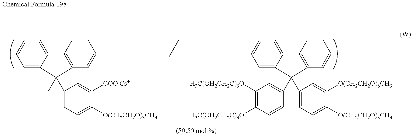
C12=CC=C(C)C=C1C(C)(C1=CC=C([O(CH2CH2O)3CH3])C([COO-Cs+])=C1)C1=C2C=CC(C)=C1.C12=CC=C(C)C=C1C(C1=CC([H3C(OH2CH2C)3O])=C([H3C(OH2CH2C)3O])C=C1)(C1=CC=C([O(CH2CH2O)3CH3])C([O(CH2CH2O)3CH3])=C1)C1=C2C=CC(C)=C1
